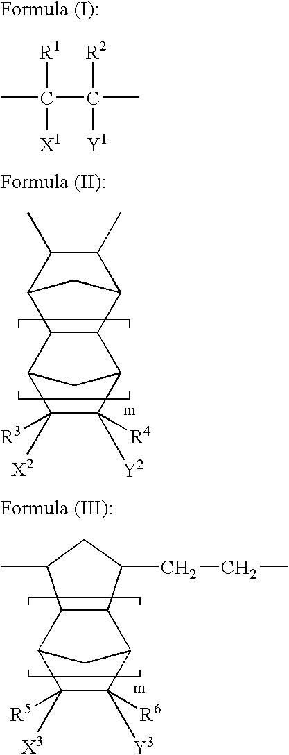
C12C([X2])([R3])C([Y2])([R4])C(C1)C1C3C(C)C(C)C(C21)C3.C12C([X3])([R5])C([Y3])([R6])C(C1)C1C2C(C)CC1CCC.CC([R1])([X1])C([R2])([Y1])C
